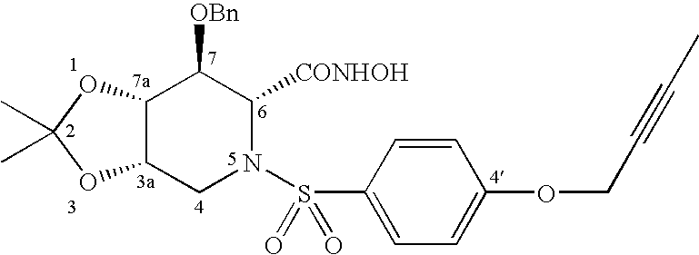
C12C(CN(S(C3=CC=C(OCC#CC)C=C3)(=O)=O)C([CONHOH])C1[OBn])OC(C)(C)O2
